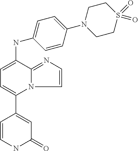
C1(C2=CC=C(NC3=CC=C(N4CCS(=O)(=O)CC4)C=C3)C3=NC=CN23)=CC(=O)NC=C1
